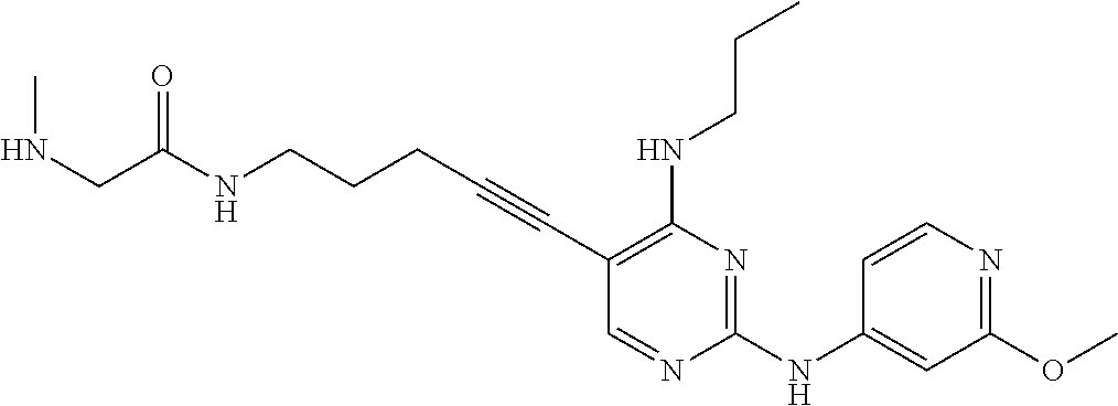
C(NCCCC#CC1=C(NCCC)N=C(NC2=CC(OC)=NC=C2)N=C1)(=O)CNC
